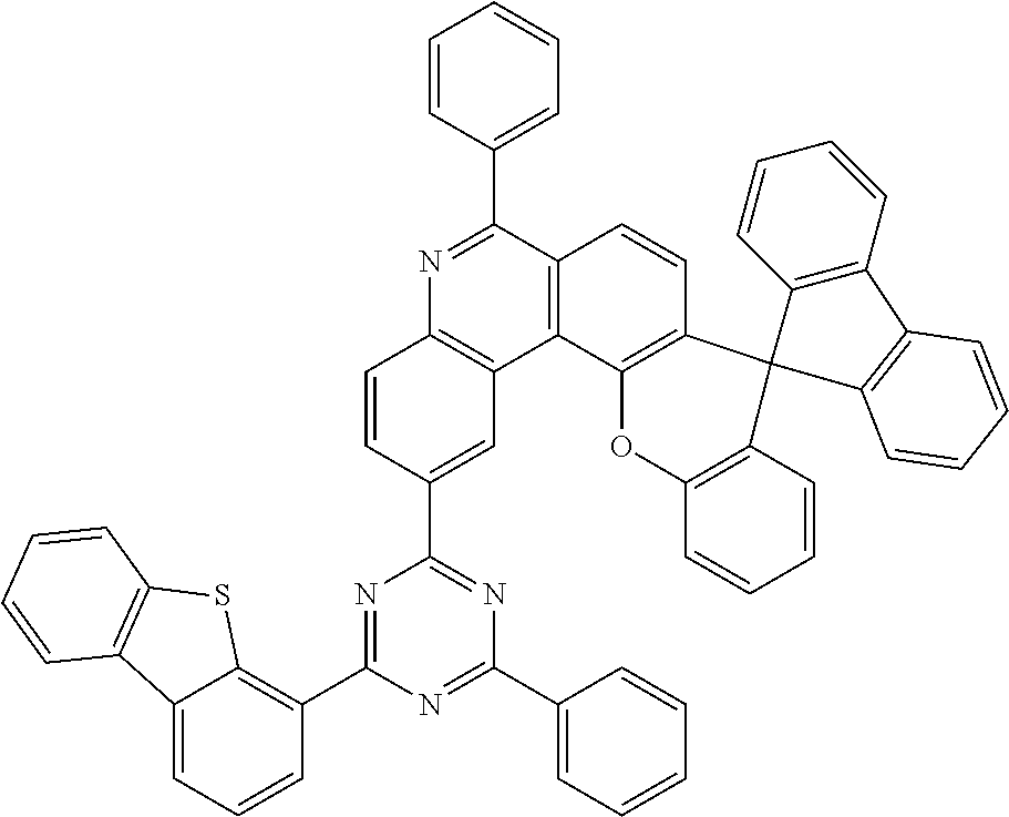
N1=C(C2=C3C(=CC=C2)C2=C(S3)C=CC=C2)N=C(C2=CC=CC=C2)N=C1C1=CC2=C(C=C1)N=C(C1=CC=CC=C1)C1=C2C2=C(C=C1)C1(C3=C(O2)C=CC=C3)C2=C(C3=C1C=CC=C3)C=CC=C2
